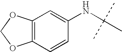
C12=C(C=CC(NC(C)(C)C)=C1)OCO2
